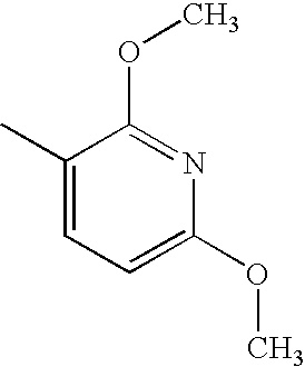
C1(C)=CC=C(OC)N=C1OC
